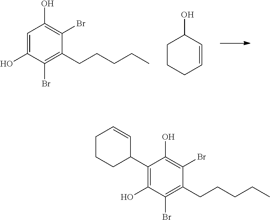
C1=C(O)C(Br)=C(CCCCC)C(Br)=C1O.C1CCC=CC1O.C1(C2C=CCCC2)=C(O)C(Br)=C(CCCCC)C(Br)=C1O
